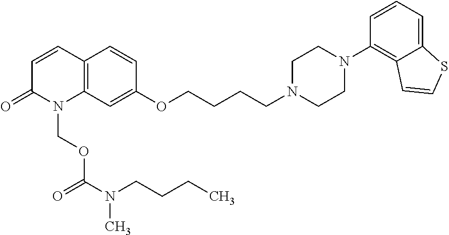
C12=C(C=CC(=O)N1COC(=O)N(CCCC)C)C=CC(OCCCCN1CCN(C3=C4C(=CC=C3)SC=C4)CC1)=C2
